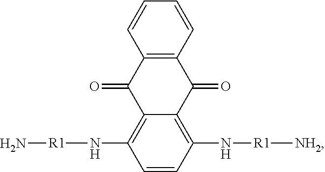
C1=CC(N[R1][NH2])=C2C(=C1N[R1]N)C(=O)C1=C(C2=O)C=CC=C1
